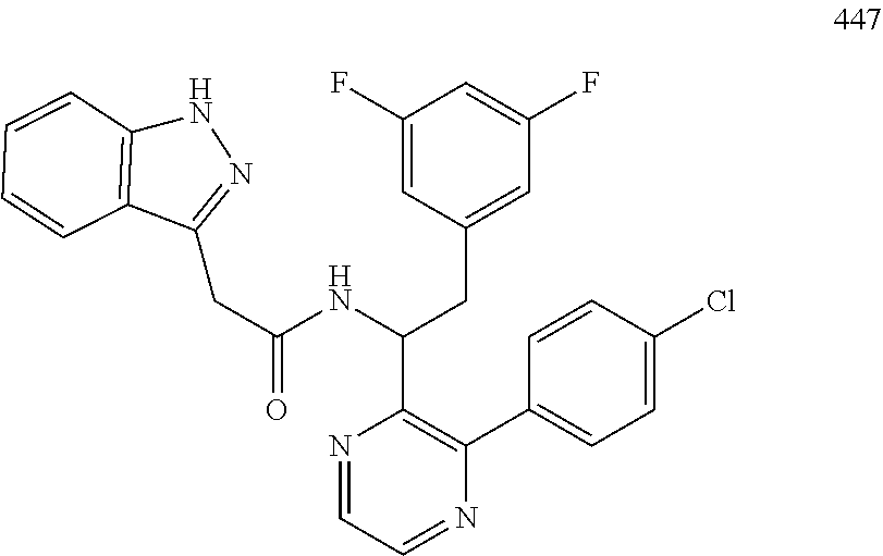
C1(CC(=O)NC(CC2=CC(F)=CC(F)=C2)C2=C(C3=CC=C(Cl)C=C3)N=CC=N2)=NNC2=C1C=CC=C2
